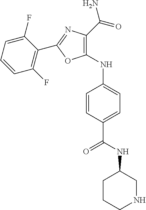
C1=CC(C(=O)NC2CCCNC2)=CC=C1NC1=C(C(=O)N)N=C(C2=C(F)C=CC=C2F)O1
